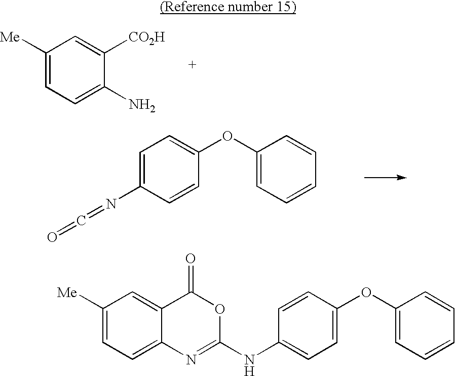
C1([Me])=CC=C2C(=C1)C(=O)OC(NC1=CC=C(OC3=CC=CC=C3)C=C1)=N2.C1([Me])=CC=C(N)C([CO2H])=C1.C1=C(N=C=O)C=CC(OC2=CC=CC=C2)=C1
